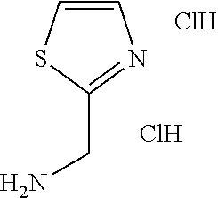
C1(CN)=NC=CS1.Cl.Cl
